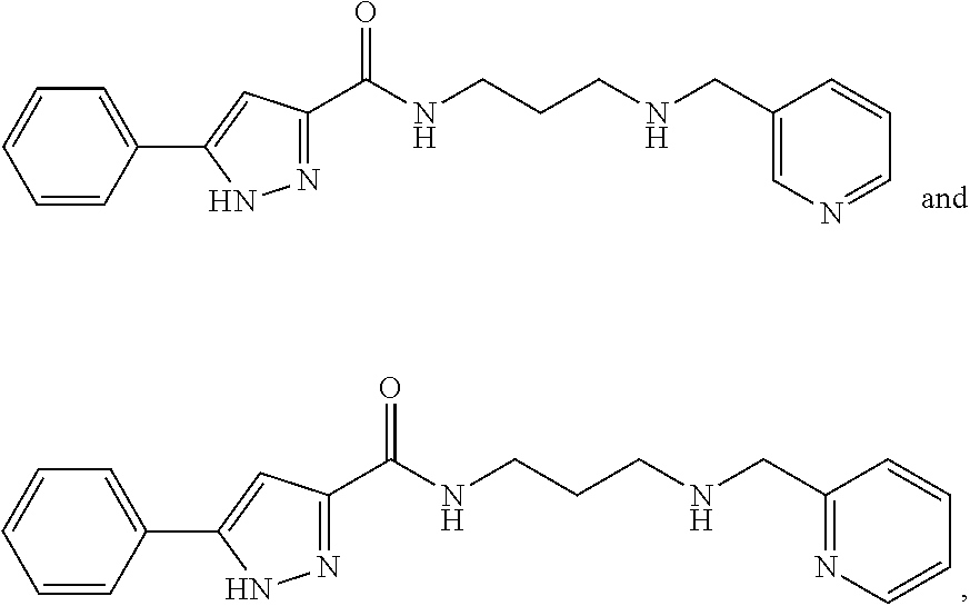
C1(C2=CC(C(NCCCNCC3=CN=CC=C3)=O)=NN2)=CC=CC=C1.C1(C2=CC(C(NCCCNCC3=NC=CC=C3)=O)=NN2)=CC=CC=C1
